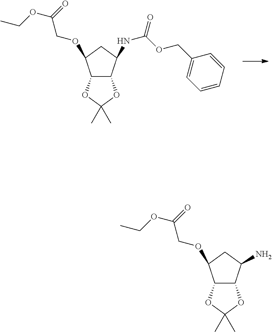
C12C(C(N)CC1OCC(OCC)=O)OC(C)(C)O2.C12C(C(NC(OCC3=CC=CC=C3)=O)CC1OCC(OCC)=O)OC(C)(C)O2
